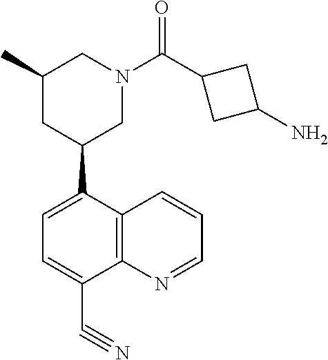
C1(C2CN(C(C3CC(N)C3)=O)CC(C)C2)=CC=C(C#N)C2=C1C=CC=N2
